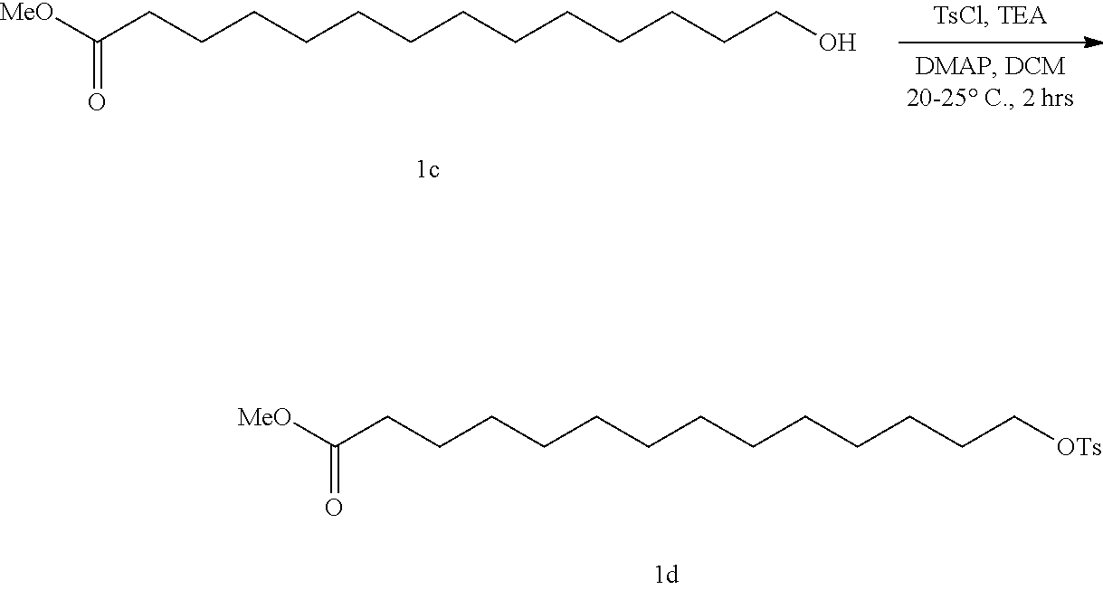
C(CCCCCCCCC[OTs])CCCC([MeO])=O.C(CCCCCCCCCO)CCCC([MeO])=O
